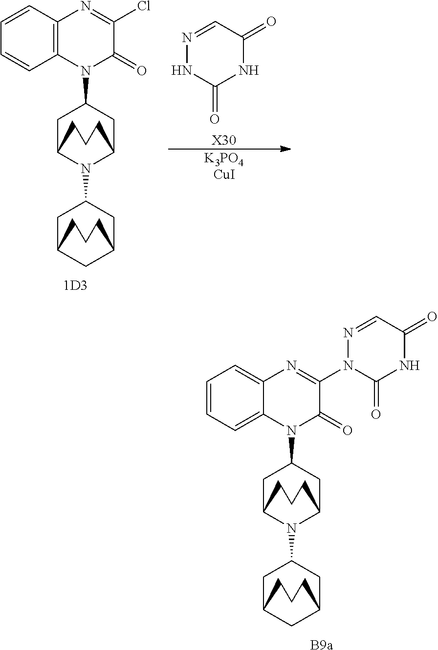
C1=C2C(=CC=C1)N=C(N1C(=O)NC(=O)C=N1)C(=O)N2C1CC2N(C3CC4CC(C3)CCC4)C(C1)CCC2.[B9a].C1=CC=CC2=C1N(C1CC3N(C4CC5CC(C4)CCC5)C(C1)CCC3)C(=O)C(Cl)=N2.[1D3].N1=CC(=O)NC(=O)N1.[X30].[K3PO4CuI]
